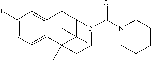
C1=C(F)C=C2C(=C1)C1(C)C(C)(C)C(C2)N(C(N2CCCCC2)=O)CC1
